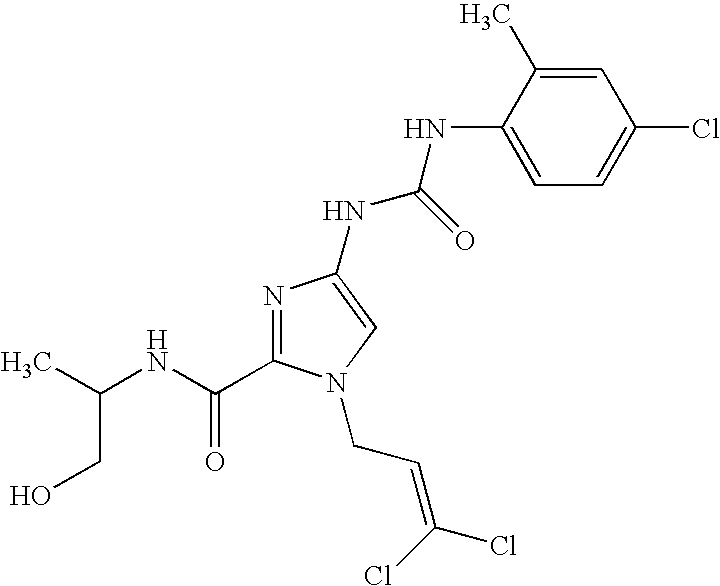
C(NC(=O)C1=NC(NC(NC2=CC=C(Cl)C=C2C)=O)=CN1CC=C(Cl)Cl)(C)CO
